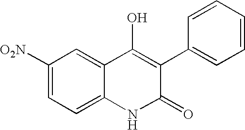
C1([O2N])=CC=C2C(=C1)C(O)=C(C1=CC=CC=C1)C(=O)N2
